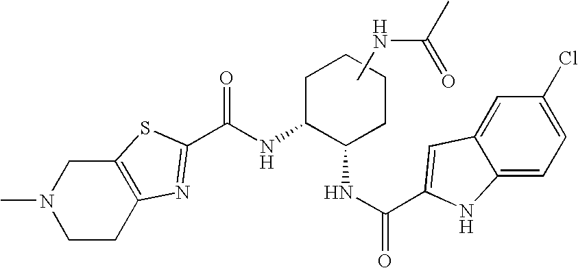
N(C1C(NC(=O)C2=CC3=CC(Cl)=CC=C3N2)CCCC1)C(=O)C1=NC2=C(CN(C)CC2)S1.CNC(C)=O
